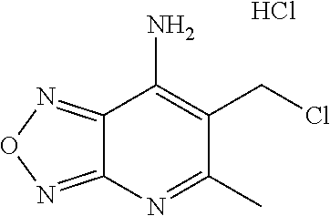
C1(CCl)=C(N)C2=NON=C2N=C1C.Cl
